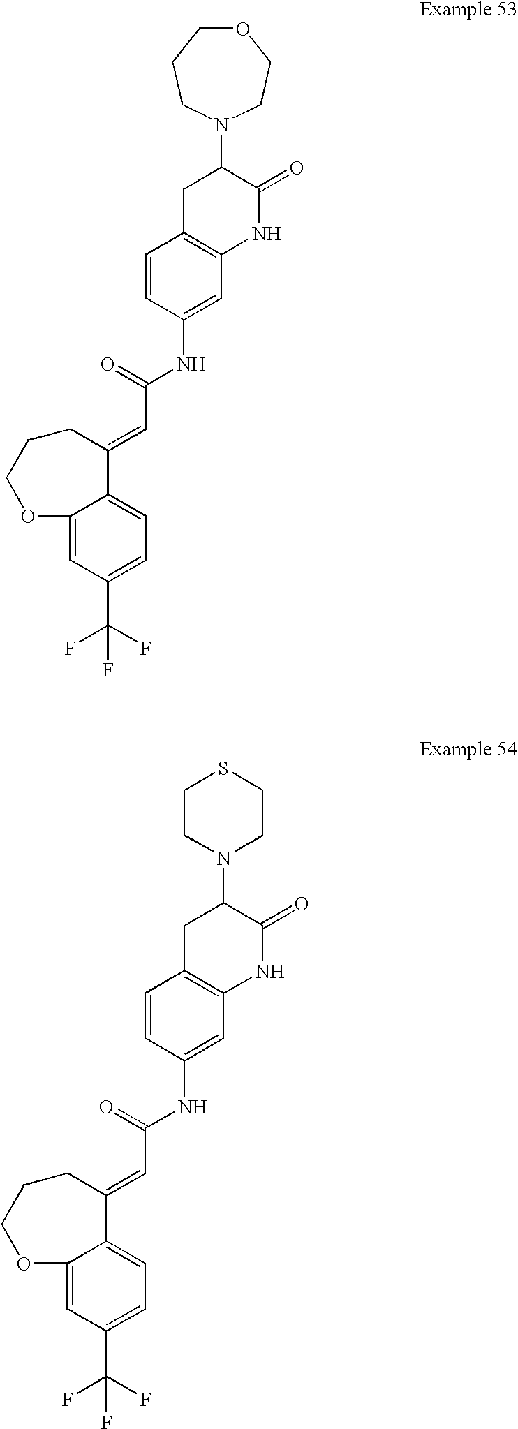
C12=CC(C(F)(F)F)=CC=C1C(=CC(NC1=CC3=C(C=C1)CC(N1CCOCCC1)C(=O)N3)=O)CCCO2.C12=CC(C(F)(F)F)=CC=C1C(=CC(NC1=CC3=C(C=C1)CC(N1CCSCC1)C(=O)N3)=O)CCCO2
